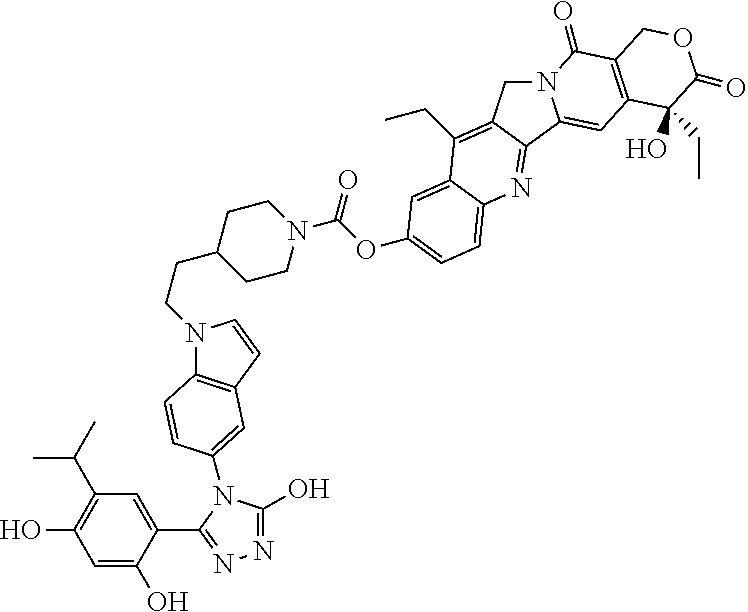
N1(C(=O)OC2=CC=C3C(=C2)C(CC)=C2CN4C(=CC5=C(C4=O)COC(=O)C5(CC)O)C2=N3)CCC(CCN2C3=C(C=C2)C=C(N2C(O)=NN=C2C2=CC(C(C)C)=C(O)C=C2O)C=C3)CC1
